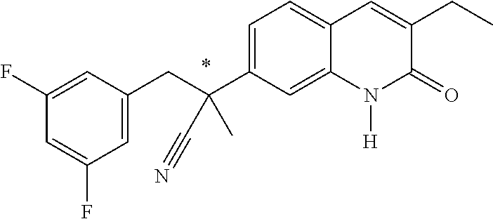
C1(C(C#N)(C)CC2=CC(F)=CC(F)=C2)=CC=C2C(=C1)N([H])C(=O)C(CC)=C2
